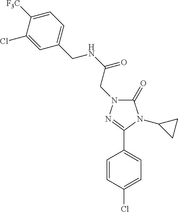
C1(=O)N(CC(NCC2=CC=C([F3C])C(Cl)=C2)=O)N=C(C2=CC=C(Cl)C=C2)N1C1CC1
